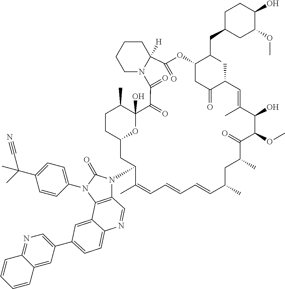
CC1C2(O)C(=O)C(=O)N3CCCCC3([H])C(=O)OC(C(CC3CC(OC)C(O)CC3)C)CC(=O)C(C)C=C(C)C(O)C(OC)C(=O)C(C)CC(C)C=CC=CC=C(C)C(N3C4=C(N(C5=CC=C(C(C#N)(C)C)C=C5)C3=O)C3=CC(C5=CN=C6C(=C5)C=CC=C6)=CC=C3N=C4)CC(O2)CC1
